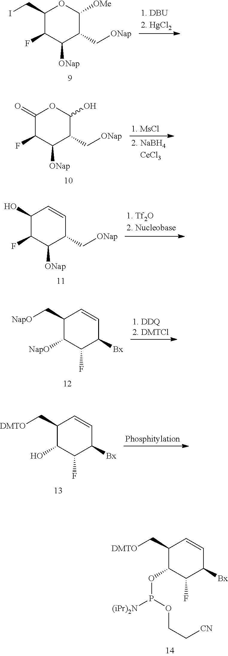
C1(C[DMTO])C(O)C(F)C([Bx])C=C1.C1(C[DMTO])C(OP([(iPr)2N])OCC[CN])C(F)C([Bx])C=C1.C1(CI)C(F)C([ONap])C(C[ONap])C([OMe])O1.C1(=O)C(F)C([ONap])C(C[ONap])C(O)O1.C1(O)C(F)C([ONap])C(C[ONap])C=C1.C1(C[NapO])C([NapO])C(F)C([Bx])C=C1
